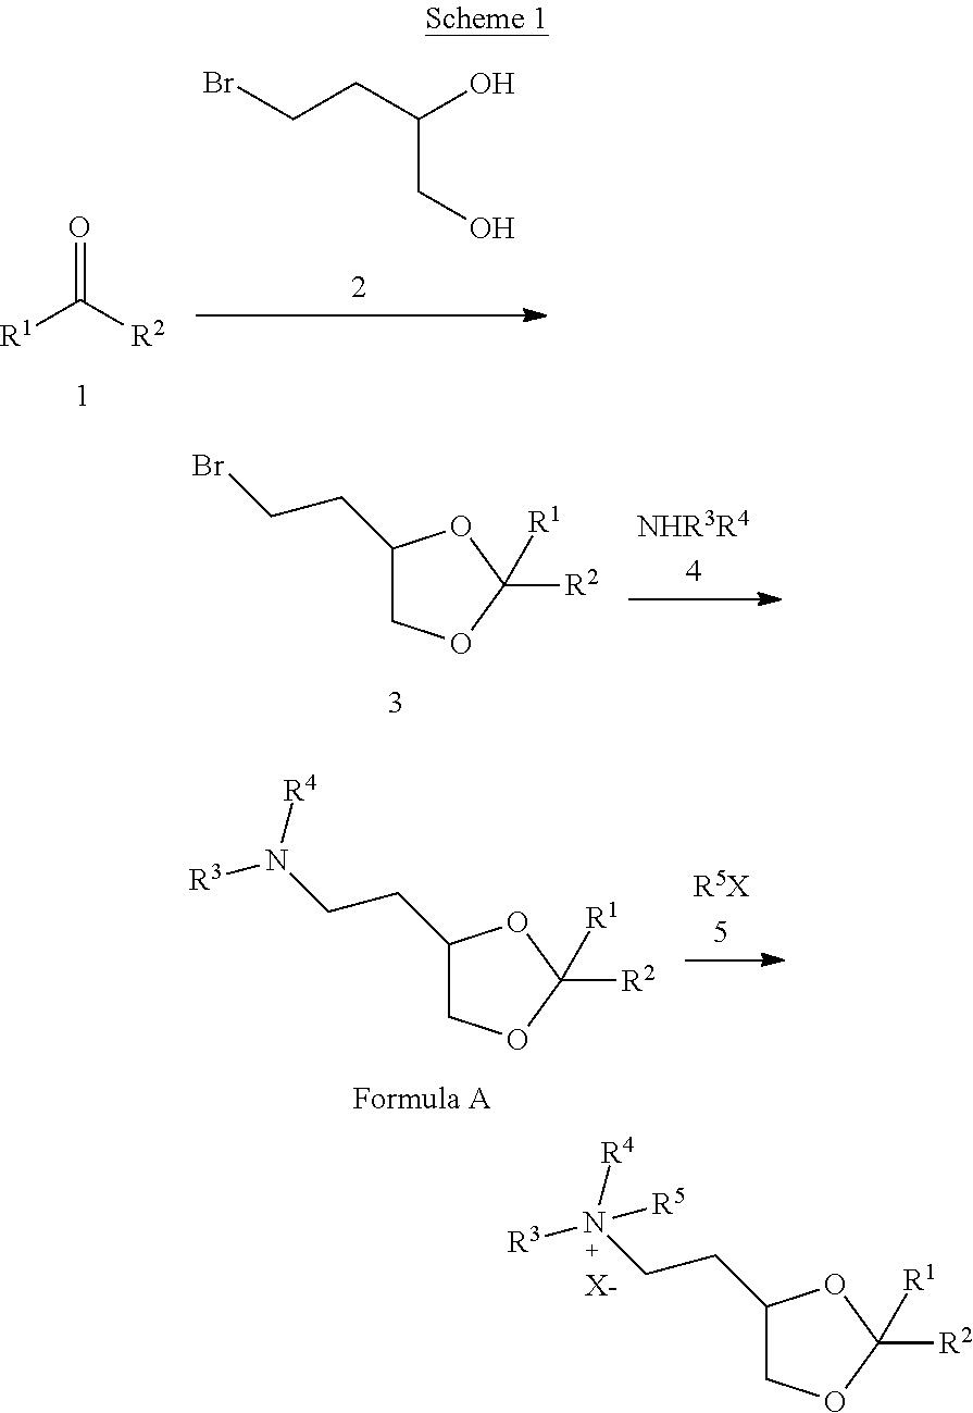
BrCCC(O)CO.[R1]C([R2])=O.C1(CCBr)COC([R2])([R1])O1.C1(CCN([R3])[R4])COC([R2])([R1])O1.C1(CCN([R3])([R4])[R5])COC([R2])([R1])O1.[X-]
